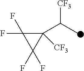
C1([CF3])(C(C)[CF3])C(F)(F)C1(F)F
